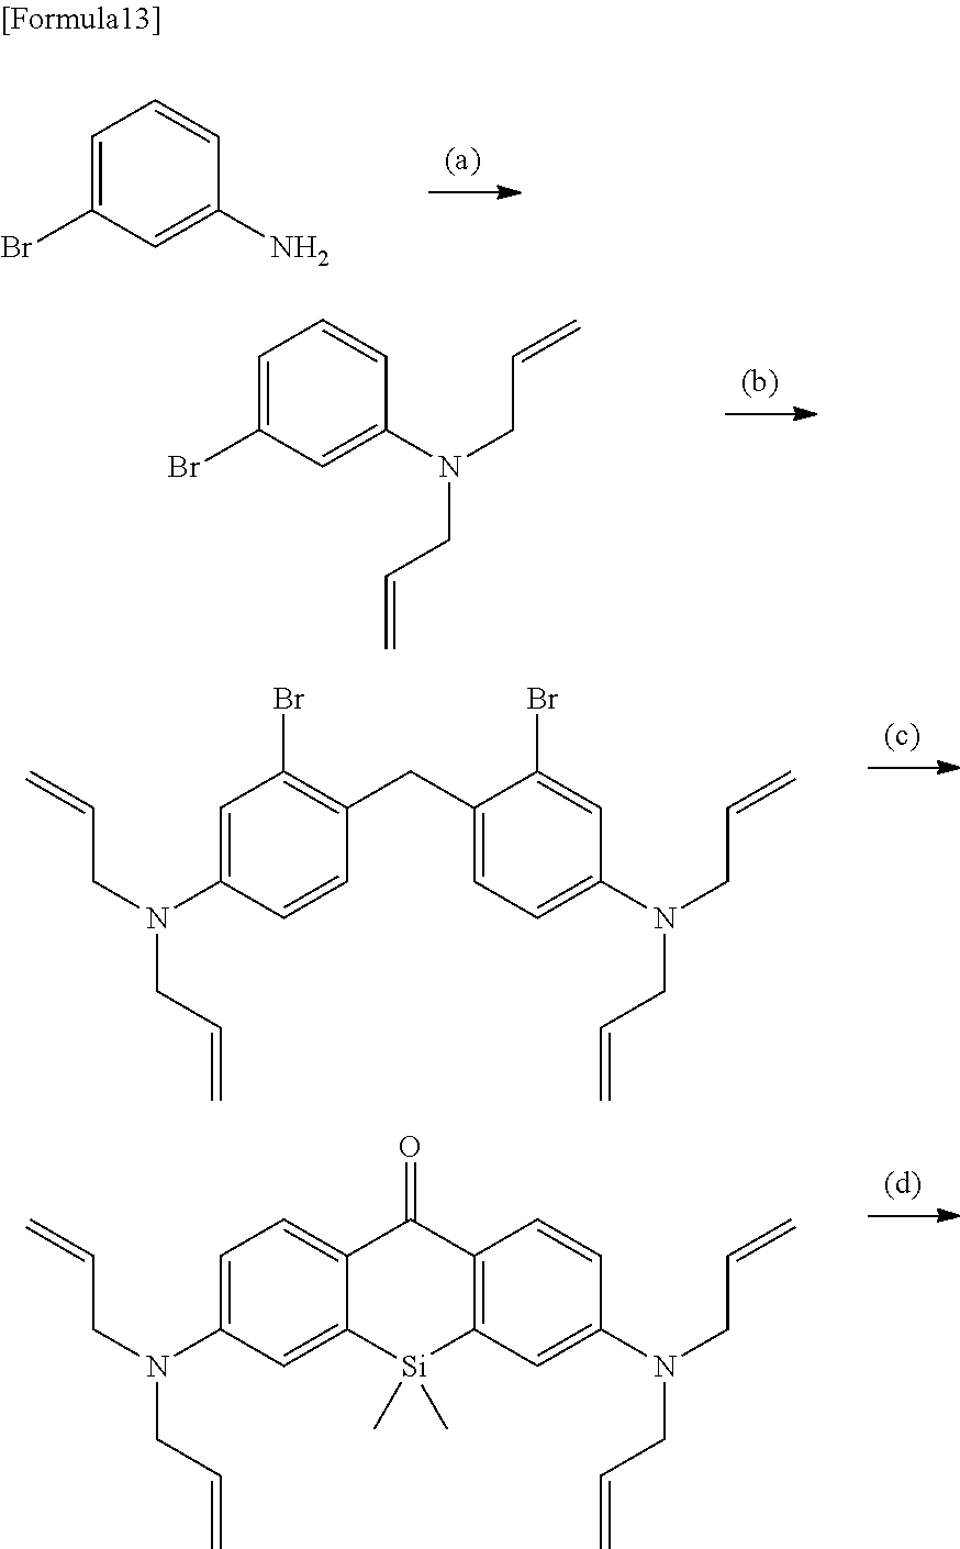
C1=C(Br)C=C(N)C=C1.C1=C(Br)C=C(N(CC=C)CC=C)C=C1.C1(CC2=C(Br)C=C(N(CC=C)CC=C)C=C2)=CC=C(N(CC=C)CC=C)C=C1Br.C12=C(C=C(N(CC=C)CC=C)C=C1)[Si](C)(C)C1=CC(N(CC=C)CC=C)=CC=C1C2=O
